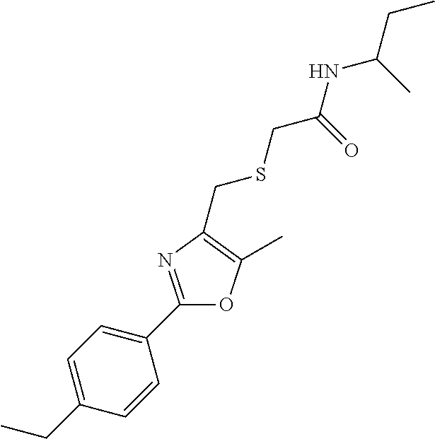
C1=C(CC)C=CC(C2=NC(CSCC(NC(C)CC)=O)=C(C)O2)=C1
